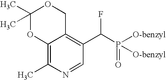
C12=C(C)N=CC(C(F)P(=O)([O-benzyl])[O-benzyl])=C1COC(C)(C)O2
